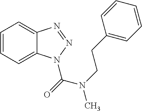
C1=CC=C2C(=C1)N=NN2C(N(C)CCC1=CC=CC=C1)=O
